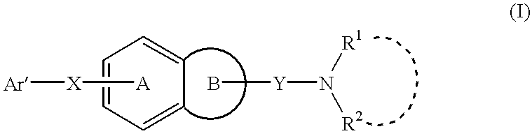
C1=CC=CC=C1.[A][X][Ar].B[Y]N([R2])[R1]
